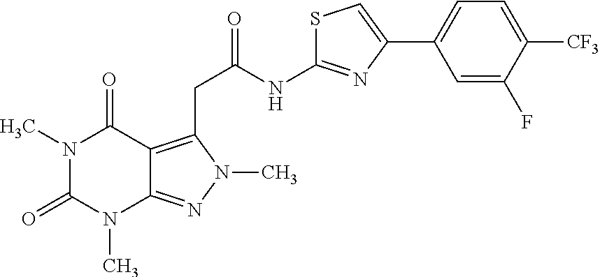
N1(C)C(=O)N(C)C2=NN(C)C(CC(NC3=NC(C4=CC=C([CF3])C(F)=C4)=CS3)=O)=C2C1=O
